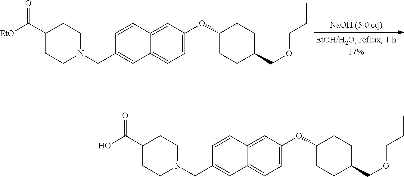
C1=C(OC2CCC(COCCC)CC2)C=C2C(=C1)C=C(CN1CCC(C([EtO])=O)CC1)C=C2.C1=C(OC2CCC(COCCC)CC2)C=C2C(=C1)C=C(CN1CCC(C(O)=O)CC1)C=C2
